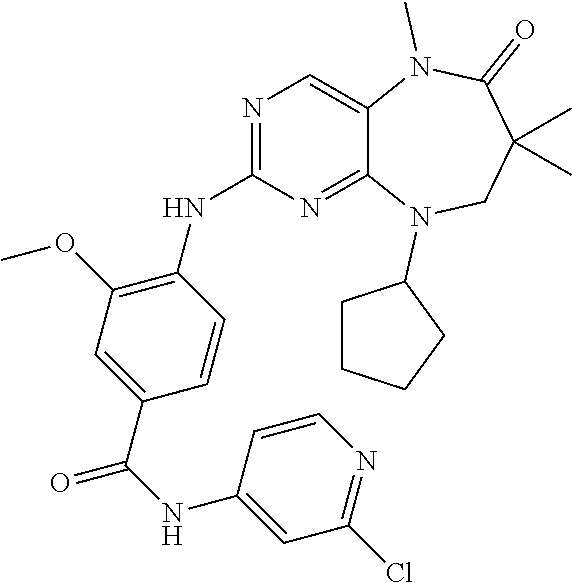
C1=CC(C(NC2=CC(Cl)=NC=C2)=O)=CC(OC)=C1NC1=NC=C2C(=N1)N(C1CCCC1)CC(C)(C)C(=O)N2C
